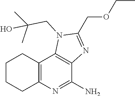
CC(O)(CN1C(COCC)=NC2=C1C1=C(CCCC1)N=C2N)C
